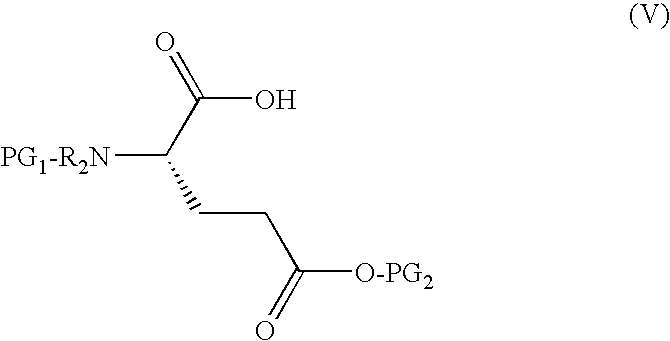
[PG1-R2N]C(C(=O)O)CCC([O-PG2])=O
